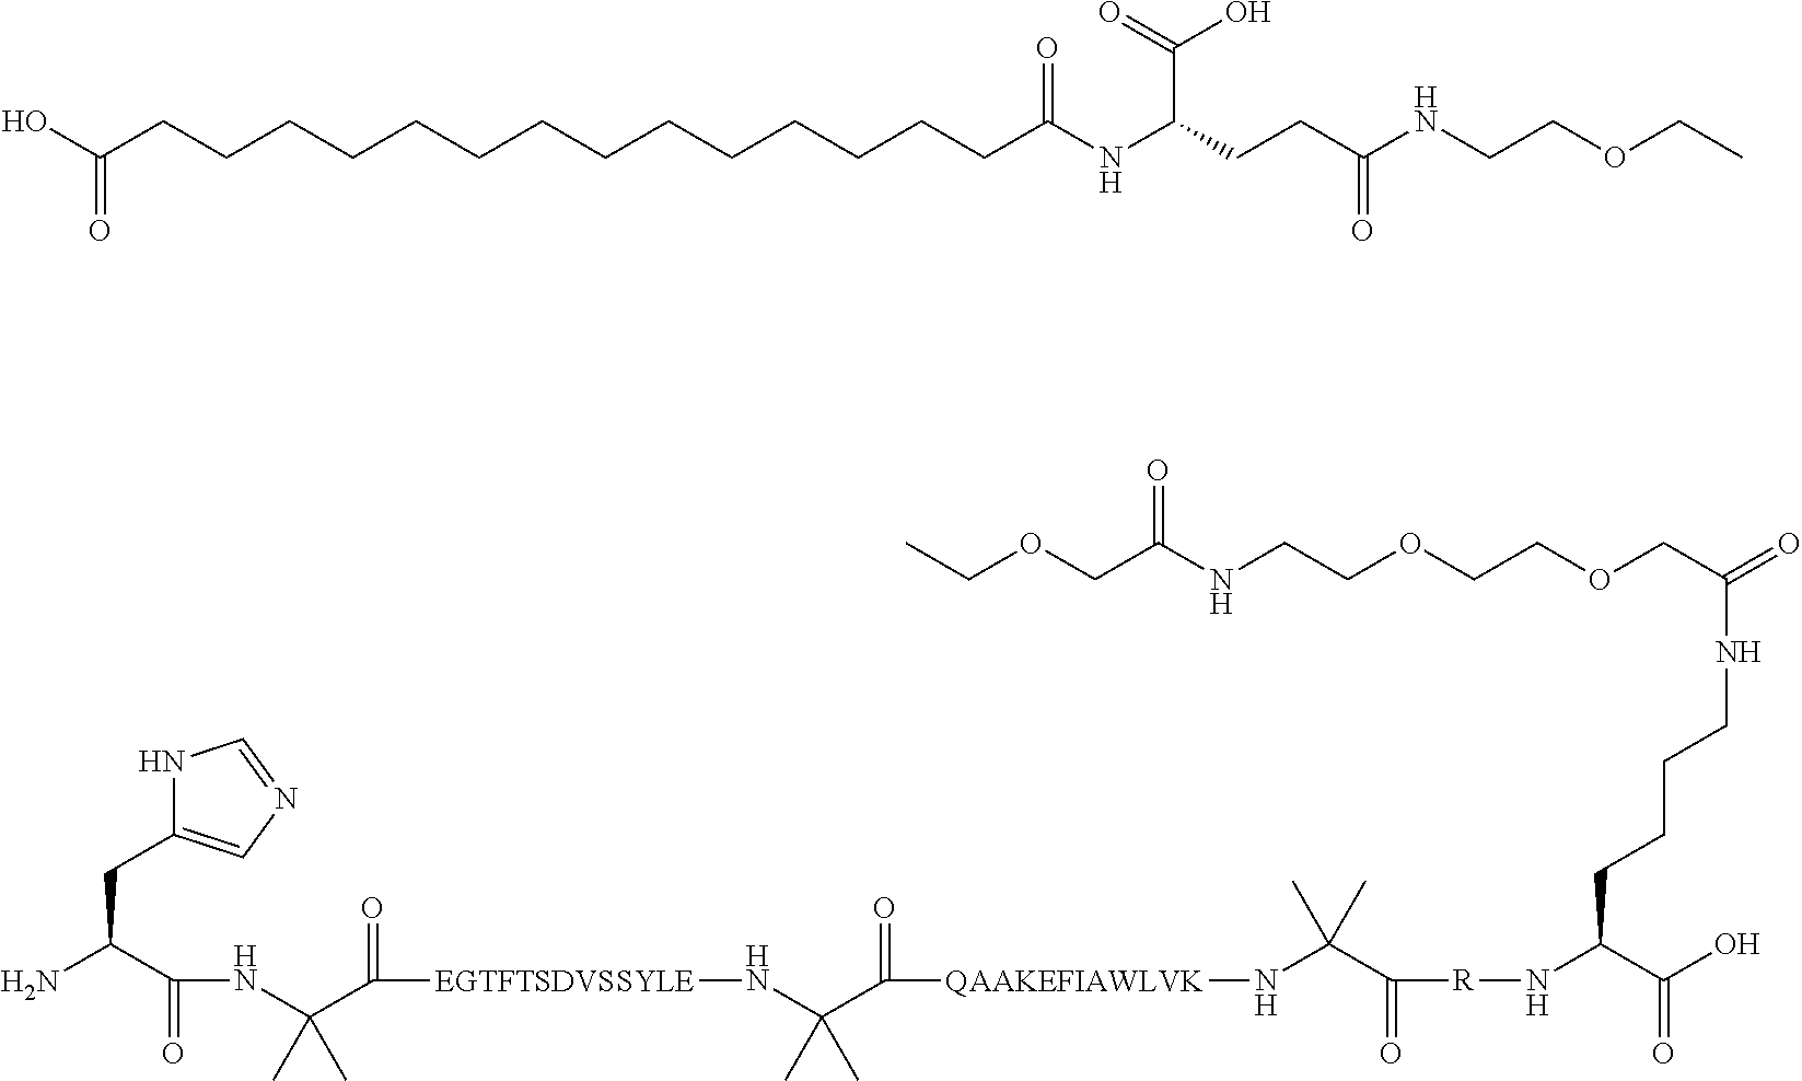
C(OCC(NCCOCCOCC(=O)NCCCCC(N[R]C(C(N[QAAKEFIAWLVK]C(C(N[EGTFTSDVSSYLE]C(C(NC(C(CC1=CN=CN1)N)=O)(C)C)=O)(C)C)=O)(C)C)=O)C(O)=O)=O)C.OC(CCCCCCCCCCCCCCC(NC(C(O)=O)CCC(NCCOCC)=O)=O)=O
